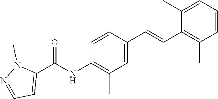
C1(C=CC2=C(C)C=CC=C2C)=CC(C)=C(NC(C2=CC=NN2C)=O)C=C1
